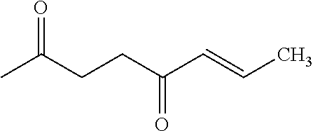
CC(CCC(C=CC)=O)=O
